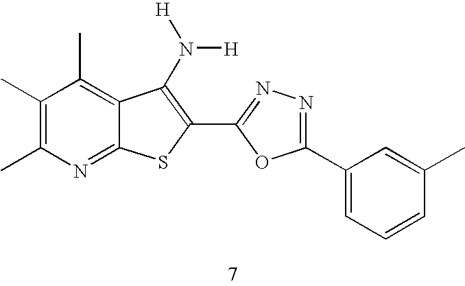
C1(C)=C(C)N=C2C(=C1C)C(N([H])[H])=C(C1=NN=C(C3=CC=CC(C)=C3)O1)S2
